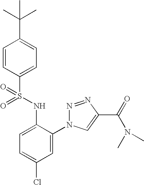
C1=CC(S(NC2=CC=C(Cl)C=C2N2N=NC(C(=O)N(C)C)=C2)(=O)=O)=CC=C1C(C)(C)C
